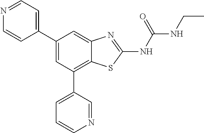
N1=CC=C(C2=CC(C3=CC=CN=C3)=C3C(=C2)N=C(NC(NCC)=O)S3)C=C1
